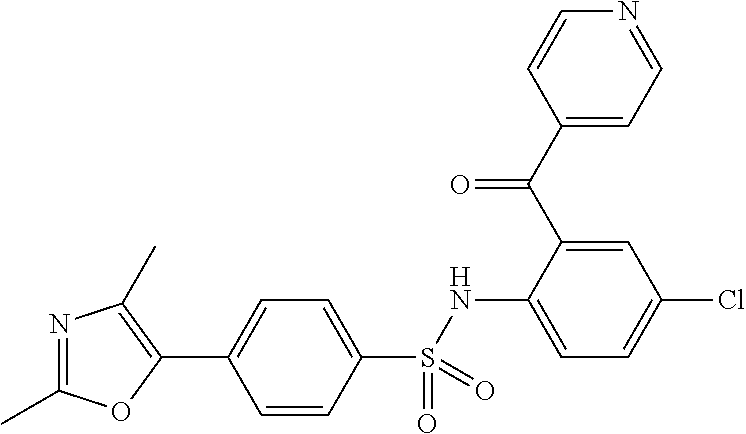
C1=CC(S(NC2=CC=C(Cl)C=C2C(C2=CC=NC=C2)=O)(=O)=O)=CC=C1C1=C(C)N=C(C)O1
